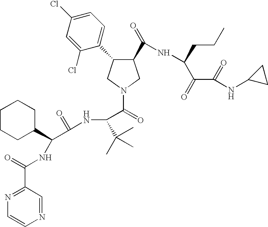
N1(C(=O)C(NC(C(C2CCCCC2)NC(C2=NC=CN=C2)=O)=O)C(C)(C)C)CC(C(=O)NC(CCC)C(C(=O)NC2CC2)=O)C(C2=CC=C(Cl)C=C2Cl)C1
